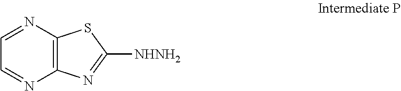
C12=C(N=CC=N1)SC([NHNH2])=N2
